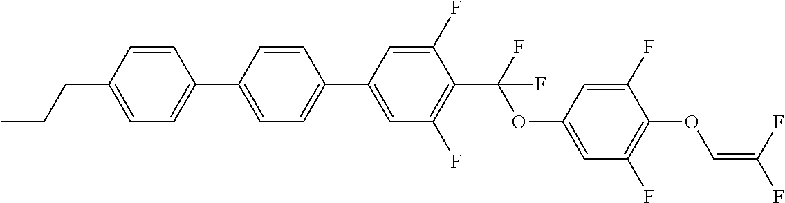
C1=C(C2=CC=C(C3=CC=C(CCC)C=C3)C=C2)C=C(F)C(C(F)(OC2=CC(F)=C(OC=C(F)F)C(F)=C2)F)=C1F
